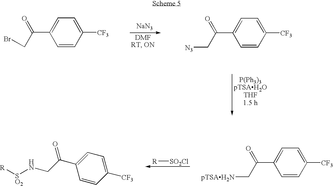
[NaN3].C1=CC([CF3])=CC=C1C(CBr)=O.C1=CC([CF3])=CC=C1C(C[N3])=O.[R][SO2Cl].C1=CC([CF3])=CC=C1C(C[pTSAH2N])=O.C1=CC([CF3])=CC=C1C(CN[SO2][R])=O
